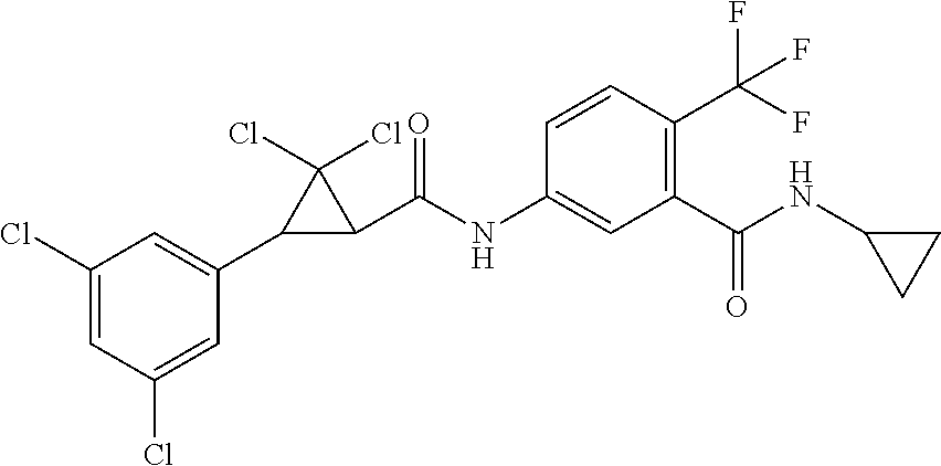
C1(Cl)=CC(Cl)=CC(C2C(C(NC3=CC(C(NC4CC4)=O)=C(C(F)(F)F)C=C3)=O)C2(Cl)Cl)=C1
